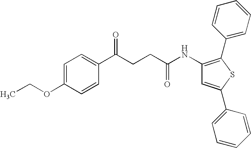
C(CCC(NC1=C(C2=CC=CC=C2)SC(C2=CC=CC=C2)=C1)=O)(C1=CC=C(OCC)C=C1)=O
